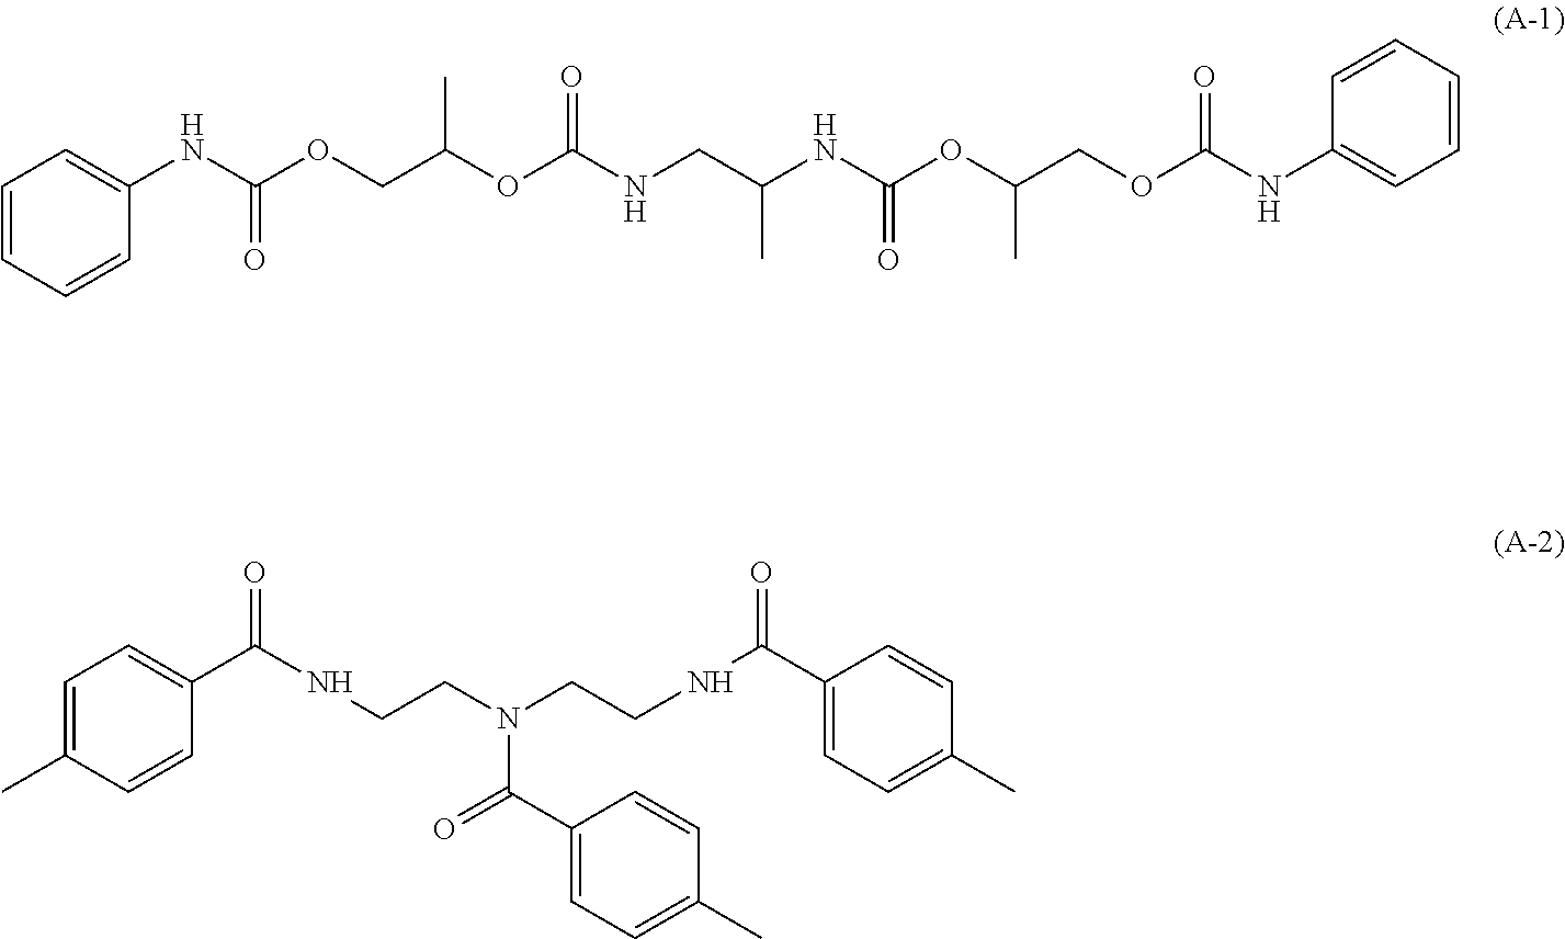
C1(NC(OCC(OC(NCC(NC(OC(COC(NC2=CC=CC=C2)=O)C)=O)C)=O)C)=O)=CC=CC=C1.C1=C(C)C=CC(C(NCCN(CCNC(C2=CC=C(C)C=C2)=O)C(C2=CC=C(C)C=C2)=O)=O)=C1
